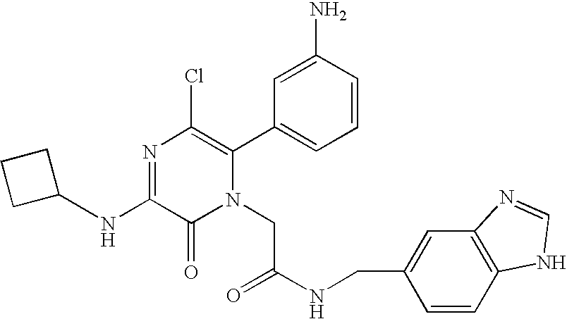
N(C1=NC(Cl)=C(C2=CC=CC(N)=C2)N(CC(NCC2=CC3=C(C=C2)NC=N3)=O)C1=O)C1CCC1
